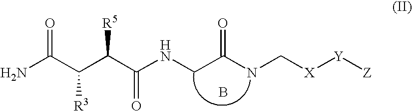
NC(C(C(C(NCC(NC[X][Y][Z])=O)=O)[R5])[R3])=O.B
